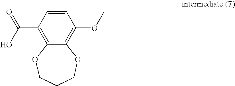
C1=CC(C(O)=O)=C2C(=C1OC)OCCCO2
